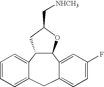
C1=CC=C2CC3=CC=C(F)C=C3C3C(C2=C1)CC(C[NHCH3])O3
